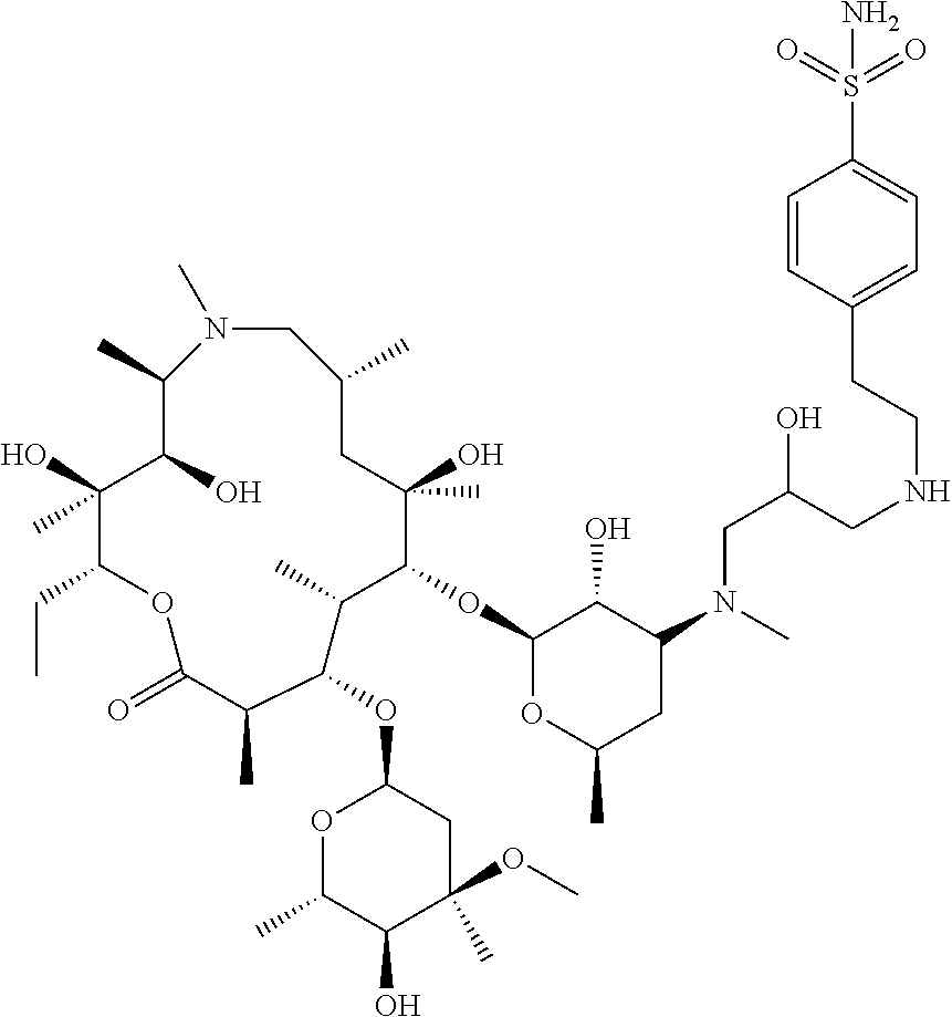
N1(C)CC(C)CC(O)(C)C(OC2OC(C)CC(N(CC(CNCCC3=CC=C(S(=O)(=O)N)C=C3)O)C)C2O)C(C)C(OC2OC(C)C(O)C(C)(OC)C2)C(C)C(=O)OC(CC)C(O)(C)C(O)C1C
